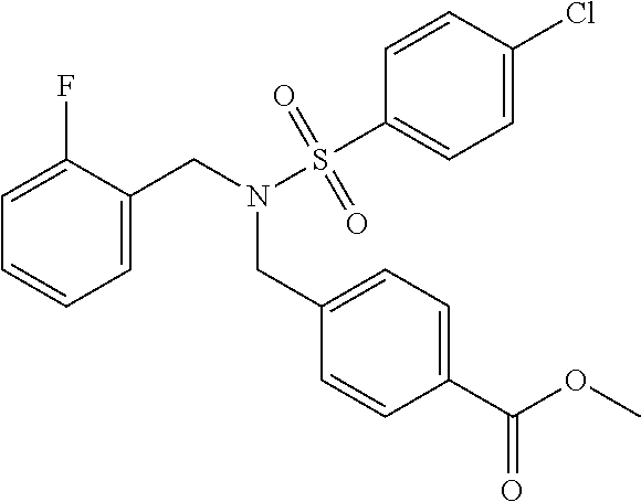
C1=C(CN(S(=O)(=O)C2=CC=C(Cl)C=C2)CC2=CC=C(C(OC)=O)C=C2)C(F)=CC=C1
